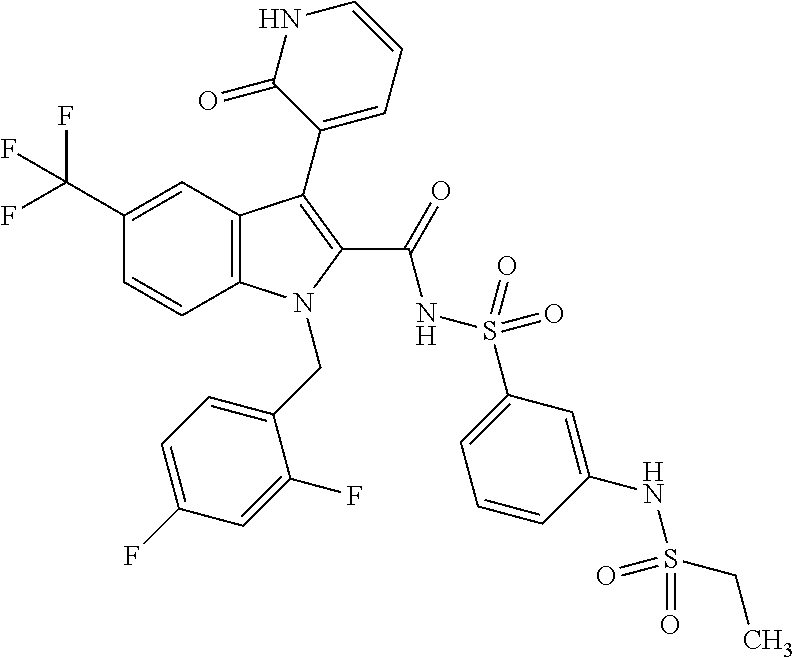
C12=C(C=C(C(F)(F)F)C=C1)C(C1=CC=CNC1=O)=C(C(=O)NS(C1=CC=CC(NS(=O)(CC)=O)=C1)(=O)=O)N2CC1=CC=C(F)C=C1F
